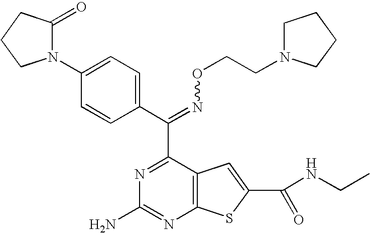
C(=NOCCN1CCCC1)(C1=NC(N)=NC2=C1C=C(C(NCC)=O)S2)C1=CC=C(N2C(=O)CCC2)C=C1
